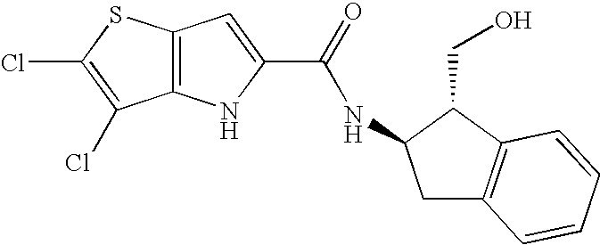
C12=C(NC(C(=O)NC3CC4=C(C3CO)C=CC=C4)=C1)C(Cl)=C(Cl)S2
